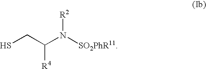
SCC(N([SO2PhR11])[R2])[R4]
